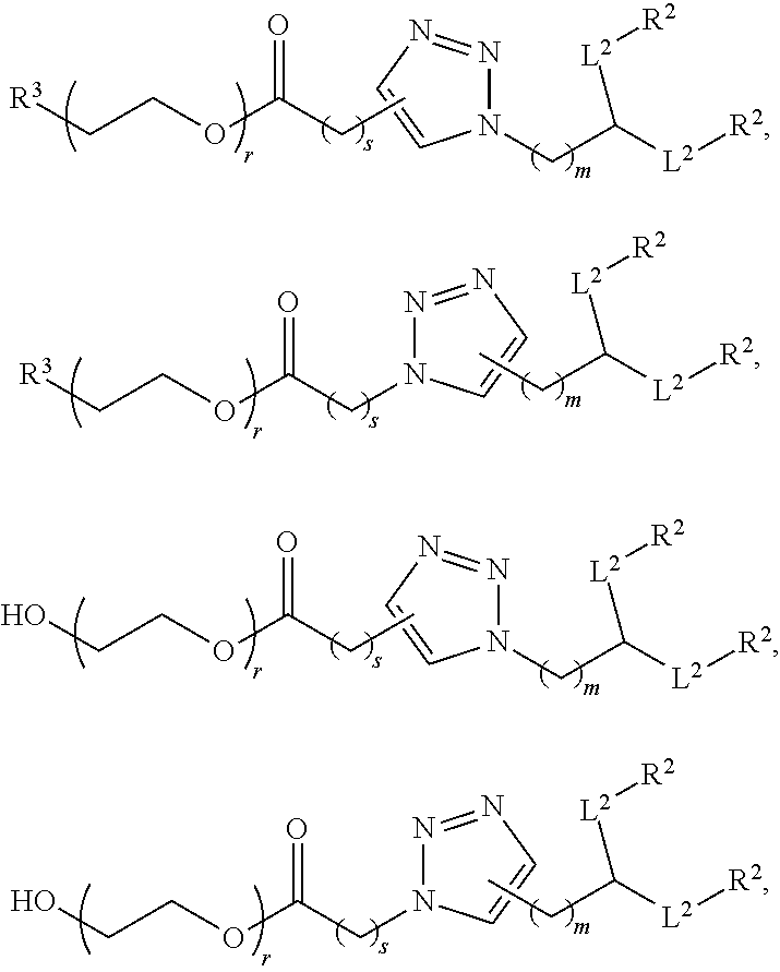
[R3]CCOC(CC)=O.N1(CC([L2][R2])[L2][R2])N=NC=C1.N1=NC=CN1CC(OCC[R3])=O.CCC([L2][R2])[L2][R2].OCCOC(CC)=O.N1(CC([L2][R2])[L2][R2])N=NC=C1.N1=NC=CN1CC(OCCO)=O.CCC([L2][R2])[L2][R2]
